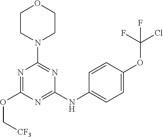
N1=C(NC2=CC=C(OC(Cl)(F)F)C=C2)N=C(N2CCOCC2)N=C1OC[CF3]
